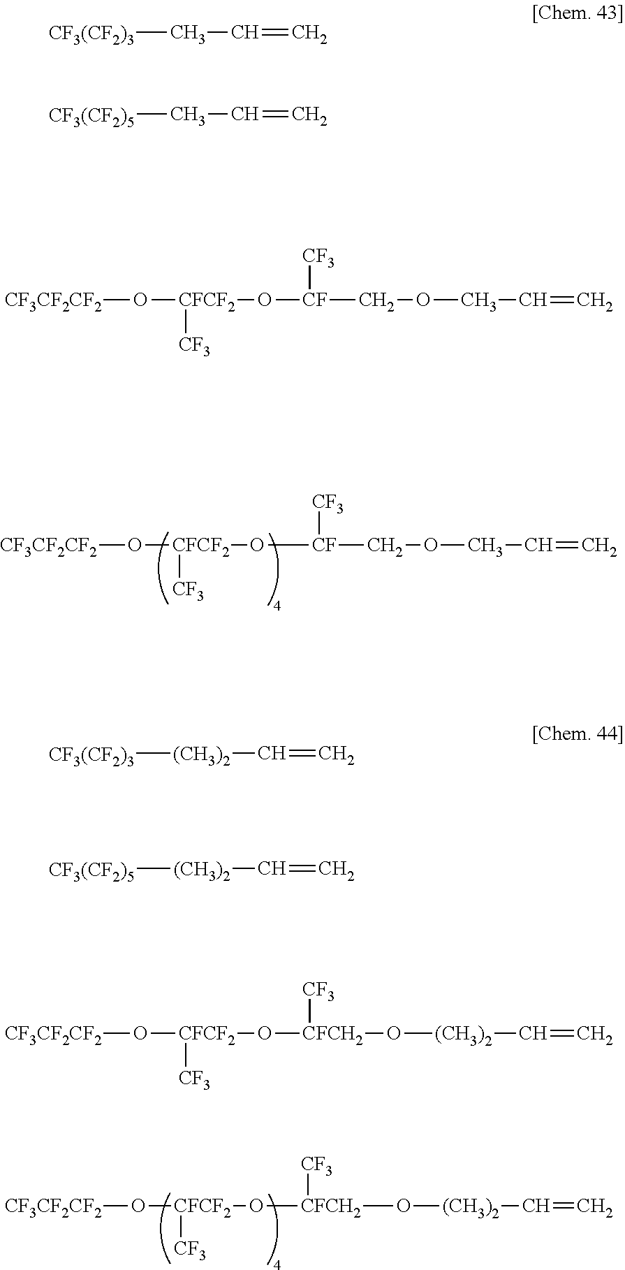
[CF3CF2CF2]O[CFCF2]([CF3])O[CF]([CF3])COCC=C.[CF3CF2CF2]O[CFCF2]([CF3])O[CFCH2]([CF3])O[(CH3)2]C=C.[CF3(CF2)3]CC=C.[CF3(CF2)5]CC=C.[CF3CF2CF2]O[CFCF2]([CF3])O[CF]([CF3])COCC=C.[CF3(CF2)3][(CH3)2]C=C.[CF3(CF2)5][(CH3)2]C=C.[CF3CF2CF2]O[CFCF2]([CF3])O[CFCH2]([CF3])O[(CH3)2]C=C
